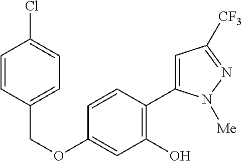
C1(OCC2=CC=C(Cl)C=C2)=CC(O)=C(C2=CC([CF3])=NN2[Me])C=C1
